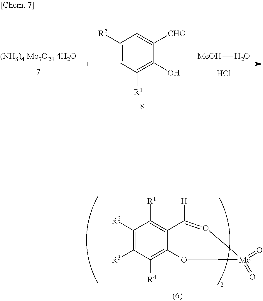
C1([R2])=CC([R1])=C(O)C([CHO])=C1.Cl.[MeOH]O.C1([R2])=C([R3])C([R4])=C2C(=C1[R1])C([H])=O[Mo](=O)(=O)O2
